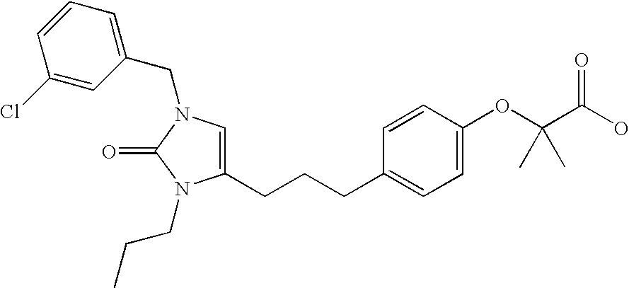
C1(CN2C(=O)N(CCC)C(CCCC3=CC=C(OC(C(O)=O)(C)C)C=C3)=C2)=CC=CC(Cl)=C1
